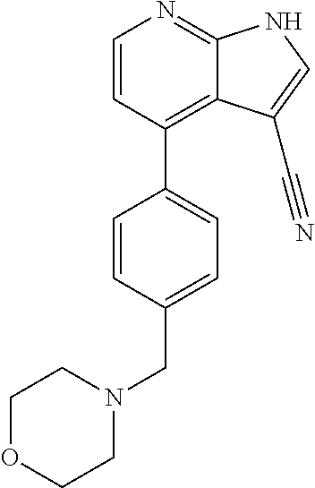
C1=CC(C2=CC=C(CN3CCOCC3)C=C2)=C2C(=N1)NC=C2C#N
